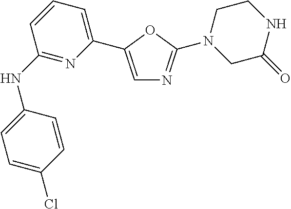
C1(NC2=NC(C3=CN=C(N4CC(=O)NCC4)O3)=CC=C2)=CC=C(Cl)C=C1
